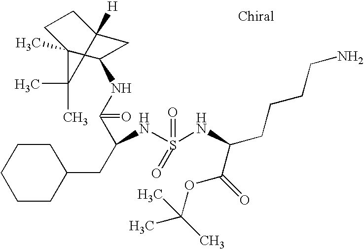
C1CCCCC1CC(C(NC1CC2([H])CCC1(C)C2(C)C)=O)NS(NC(C(=O)OC(C)(C)C)CCCCN)(=O)=O
